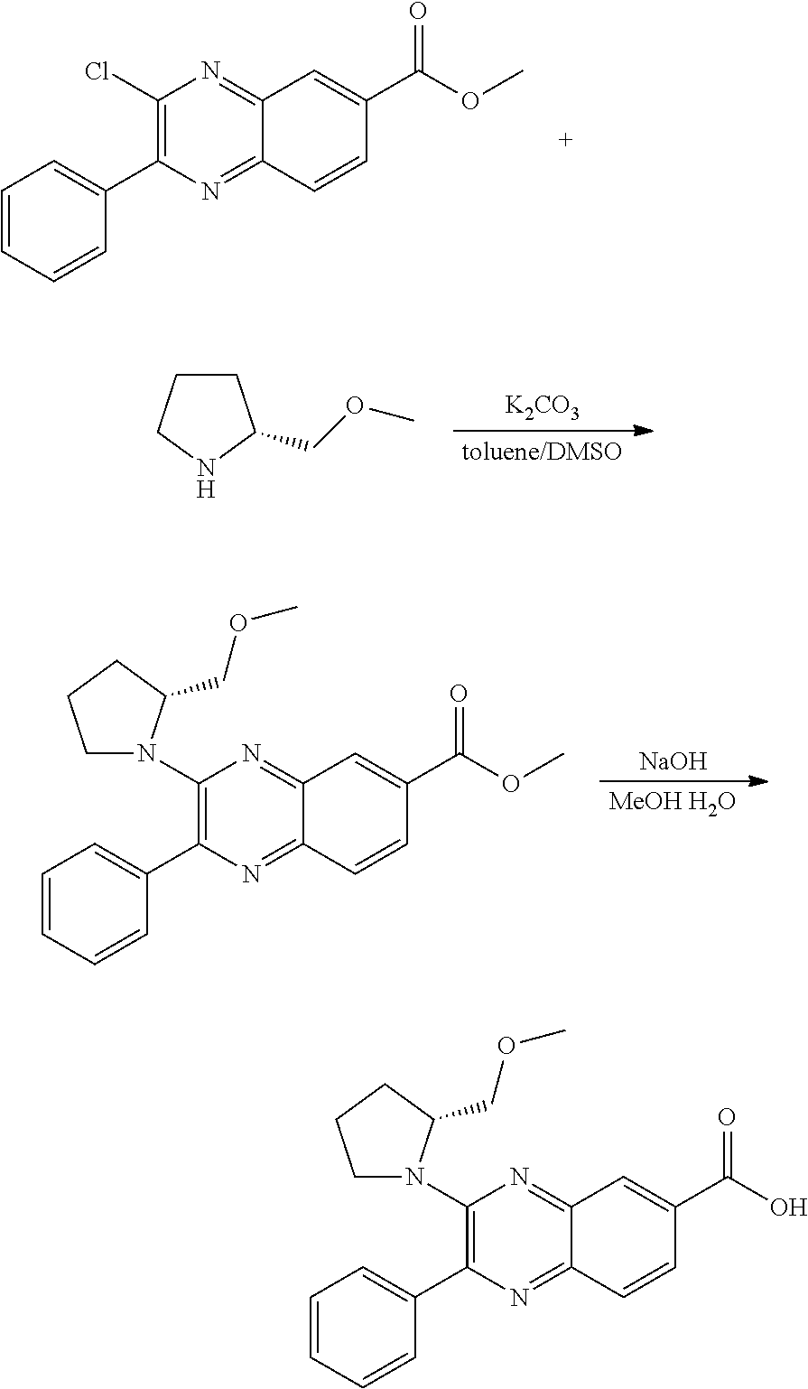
C1(Cl)=C(C2=CC=CC=C2)N=C2C(=N1)C=C(C(OC)=O)C=C2.[K2CO3].[toluene/DMSO].C1CCNC1COC.[NaOH].[MeOH H2O].C1(N2CCCC2COC)=C(C2=CC=CC=C2)N=C2C(=N1)C=C(C(OC)=O)C=C2.C1(N2CCCC2COC)=C(C2=CC=CC=C2)N=C2C(=N1)C=C(C(O)=O)C=C2
